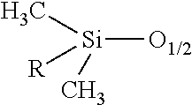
[Si]([O1/2])([R])(C)C
